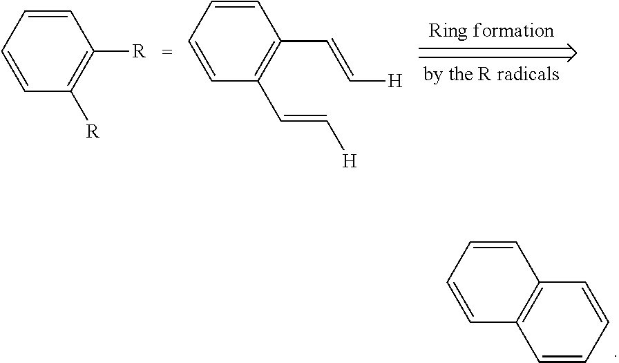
C1=CC([R])=C([R])C=C1.C1=CC(C=C[H])=C(C=C[H])C=C1.C12=C(C=CC=C1)C=CC=C2
